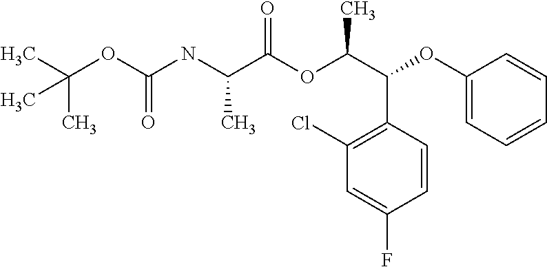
C(OC(NC(C(OC(C(C1=C(Cl)C=C(F)C=C1)OC1=CC=CC=C1)C)=O)C)=O)(C)(C)C
